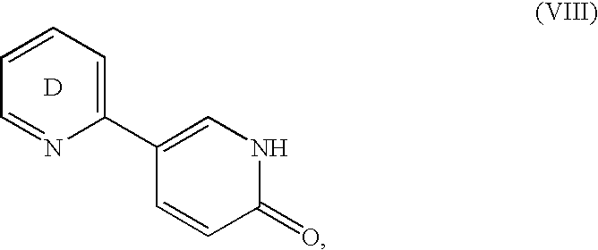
C1(C2=CNC(=O)C=C2)=CC=CC=N1.[D]
